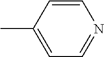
C1=C(C)C=CN=C1
